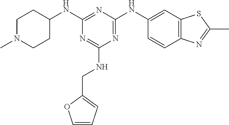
N1(C)CCC(NC2=NC(NC3=CC4=C(C=C3)N=C(C)S4)=NC(NCC3=CC=CO3)=N2)CC1
